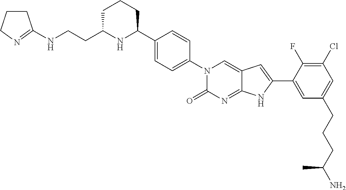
C(CC1NC(C2=CC=C(N3C(=O)N=C4C(=C3)C=C(C3=CC(CCCC(N)C)=CC(Cl)=C3F)N4)C=C2)CCC1)NC1=NCCC1
